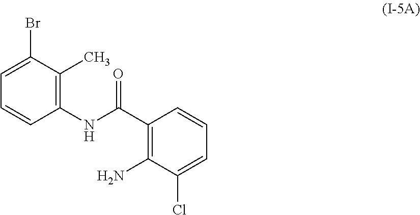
C1=C(Br)C(C)=C(NC(C2=C(N)C(Cl)=CC=C2)=O)C=C1
